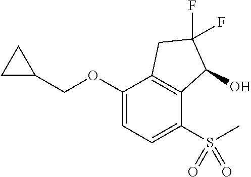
C1(OCC2CC2)=CC=C(S(=O)(=O)C)C2=C1CC(F)(F)C2O
